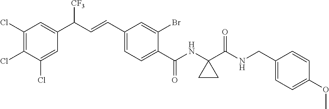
C1(Cl)=C(Cl)C(Cl)=CC(C(C=CC2=CC=C(C(NC3(C(NCC4=CC=C(OC)C=C4)=O)CC3)=O)C(Br)=C2)[CF3])=C1
